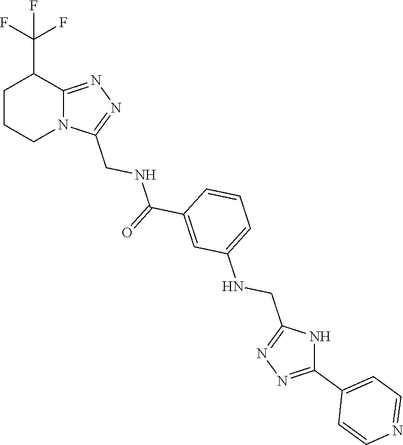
C1(C(F)(F)F)CCCN2C1=NN=C2CNC(C1=CC(NCC2=NN=C(C3=CC=NC=C3)N2)=CC=C1)=O
